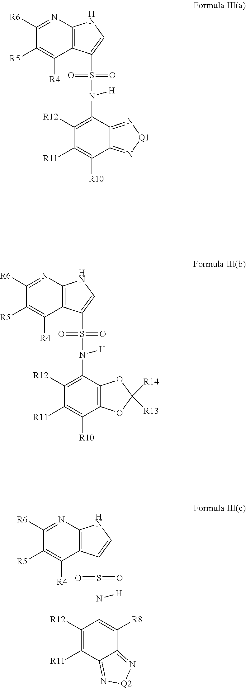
C1([R6])=NC2=C(C([R4])=C1[R5])C(S(N(C1=C([R12])C([R11])=C([R10])C3=N[Q1]N=C13)[H])(=O)=O)=CN2.C1([R6])=NC2=C(C([R4])=C1[R5])C(S(N(C1=C([R12])C([R11])=C([R10])C3=C1OC([R14])([R13])O3)[H])(=O)=O)=CN2.C1([R6])=NC2=C(C([R4])=C1[R5])C(S(N(C1=C([R8])C3=N[Q2]N=C3C([R11])=C1[R12])[H])(=O)=O)=CN2
